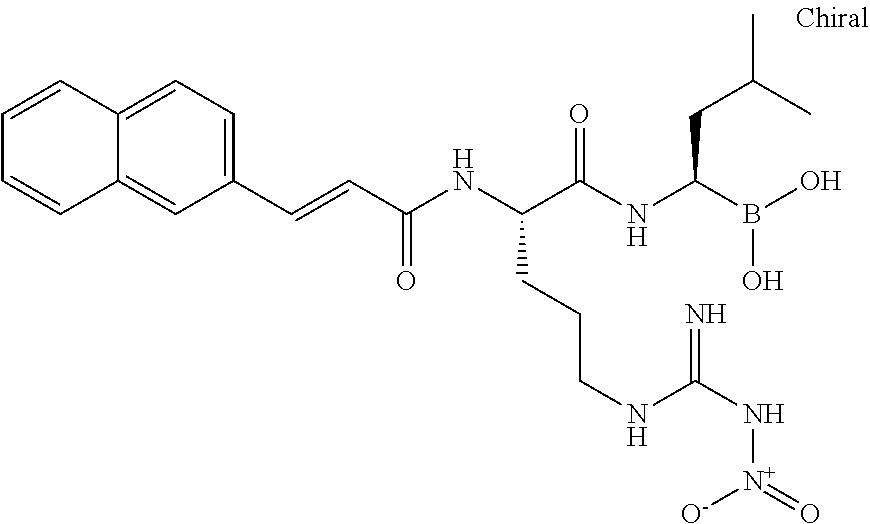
C1(C=CC(NC(C(NC(CC(C)C)B(O)O)=O)CCCNC(N[N+](=O)[O-])=N)=O)=CC=C2C(=C1)C=CC=C2
